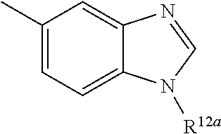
C1=C(C)C=C2C(=C1)N([R12a])C=N2
